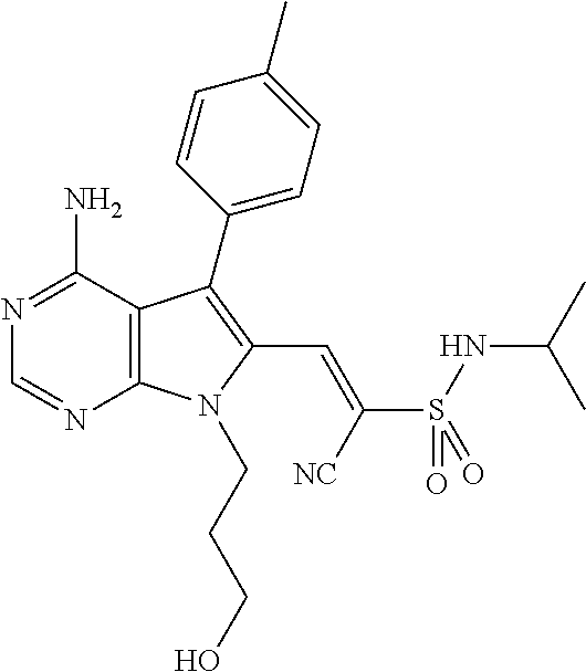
C12=C(C(N)=NC=N1)C(C1=CC=C(C)C=C1)=C(C=C([NC])S(=O)(NC(C)C)=O)N2CCCO
